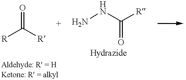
O=C([R])[R].NNC([R])=O
